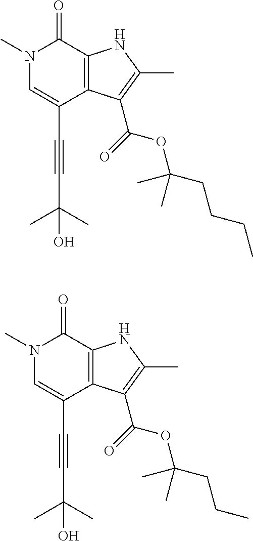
N1(C)C=C(C#CC(C)(C)O)C2=C(C1=O)NC(C)=C2C(=O)OC(CCCC)(C)C.N1(C)C=C(C#CC(C)(C)O)C2=C(C1=O)NC(C)=C2C(=O)OC(CCC)(C)C
